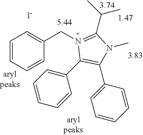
C1=CC=CC(CN2=C(C(C)C)N(C)C(C3=CC=CC=C3)=C2C2=CC=CC=C2)=C1.[I-]
